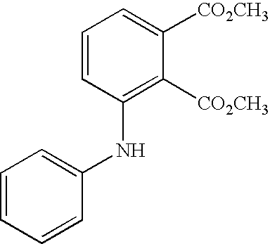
C1=CC(NC2=CC=CC=C2)=C([CO2CH3])C([CO2CH3])=C1
